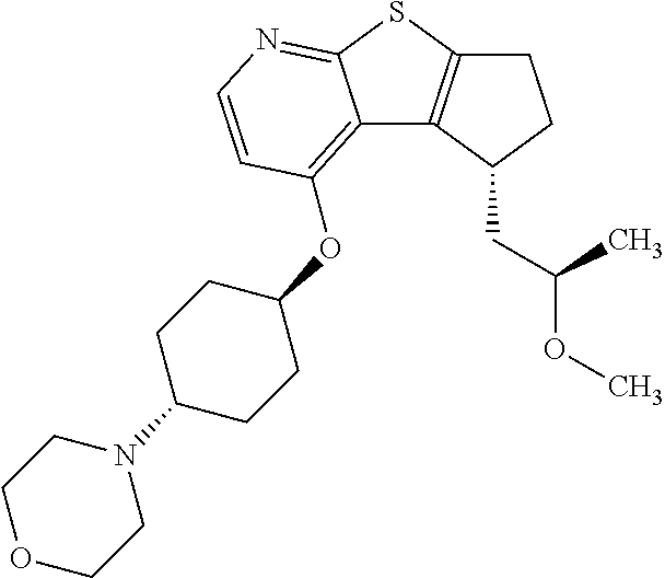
C12=C(OC3CCC(N4CCOCC4)CC3)C=CN=C1SC1=C2C(CC(C)OC)CC1
